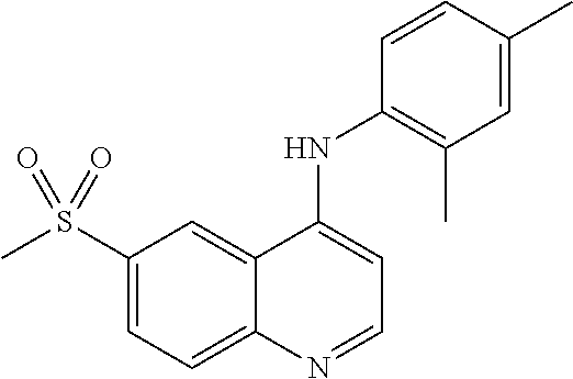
C1(S(C)(=O)=O)=CC=C2C(=C1)C(NC1=C(C)C=C(C)C=C1)=CC=N2
